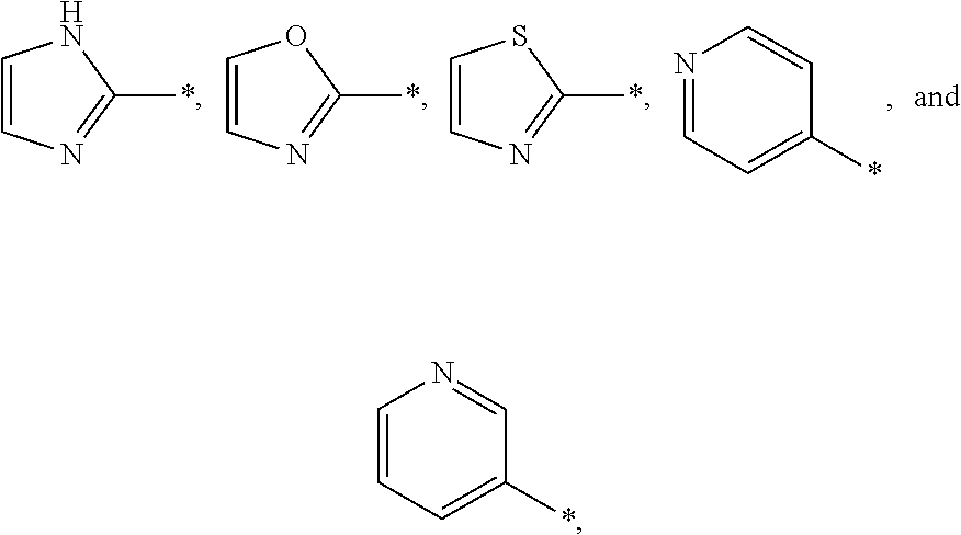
C1=CN=C(*)N1.C1=CN=C(*)O1.C1=CN=C(*)S1.N1=CC=C(*)C=C1.C1=CC=C(*)C=N1
